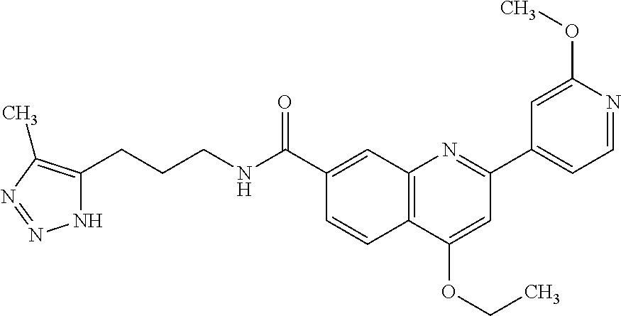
C1(C(NCCCC2=C(C)N=NN2)=O)=CC2=C(C=C1)C(OCC)=CC(C1=CC=NC(OC)=C1)=N2
